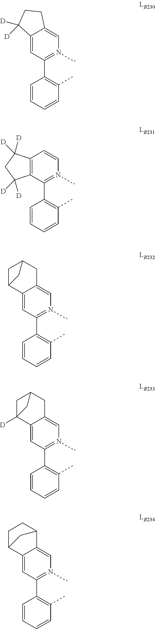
C1(C2=C(C)C=CC=C2)=N(C)C=C2C(=C1)C([D])([D])CC2.C1(C2=C(C)C=CC=C2)=N(C)C=CC2=C1C([D])([D])CC2([D])[D].C1(C2=C(C)C=CC=C2)=N(C)C=C2C(=C1)C1CC(C2)C1.C1(C2=C(C)C=CC=C2)=N(C)C=C2C(=C1)C1([D])CC(C2)C1.C1(C2=C(C)C=CC=C2)=N(C)C=C2C3CCC(C2=C1)C3
